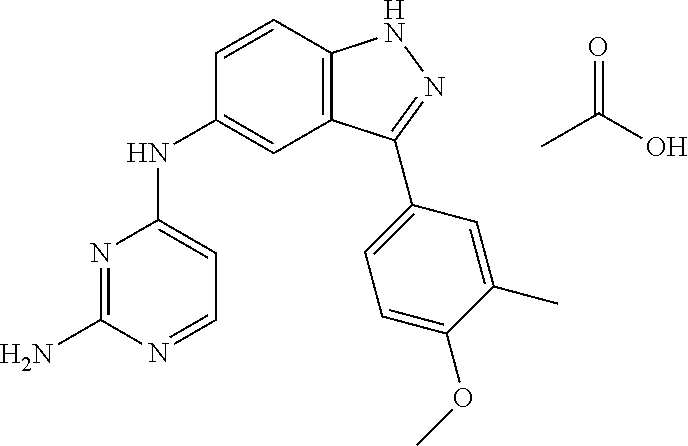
N1=C(N)N=CC=C1NC1=CC2=C(C=C1)NN=C2C1=CC=C(OC)C(C)=C1.CC(O)=O
